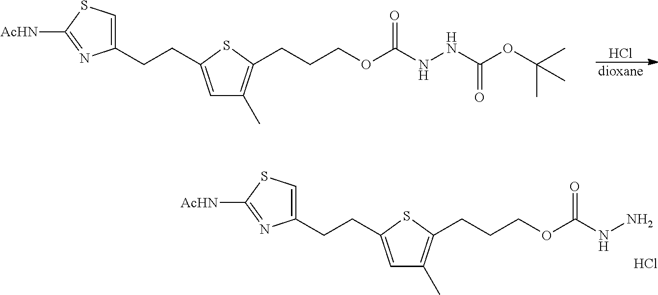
C1(CCC2=CC(C)=C(CCCOC(NN)=O)S2)=CSC([AcHN])=N1.Cl.Cl.[dioxane].C1(CCC2=CC(C)=C(CCCOC(NNC(OC(C)(C)C)=O)=O)S2)=CSC([AcHN])=N1
